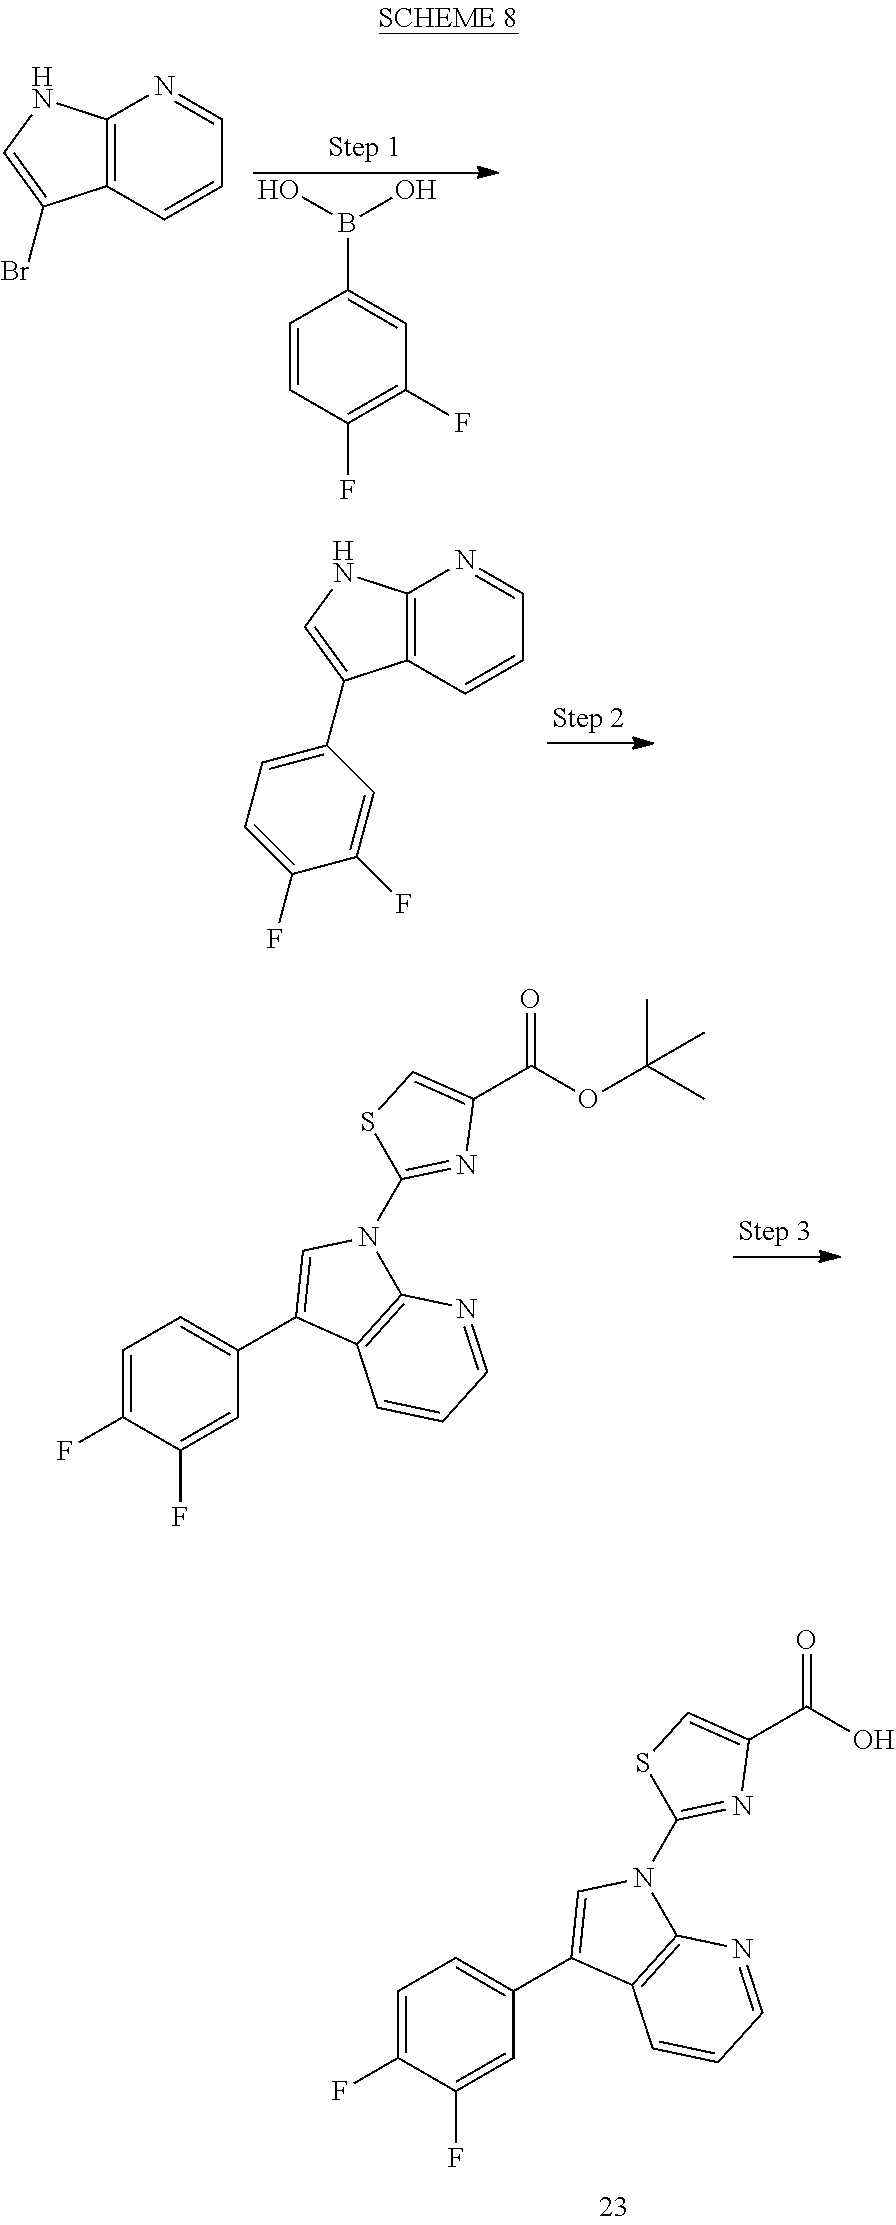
C1=CC(F)=C(F)C=C1B(O)O.C12=C(C=CC=N1)C(Br)=CN2.C12=C(C=CC=N1)C(C1=CC=C(F)C(F)=C1)=CN2.C1(C(OC(C)(C)C)=O)=CSC(N2C3=C(C(C4=CC=C(F)C(F)=C4)=C2)C=CC=N3)=N1.C1(C(O)=O)=CSC(N2C3=C(C(C4=CC=C(F)C(F)=C4)=C2)C=CC=N3)=N1
